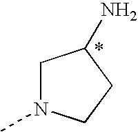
C1N(C)CCC1N
